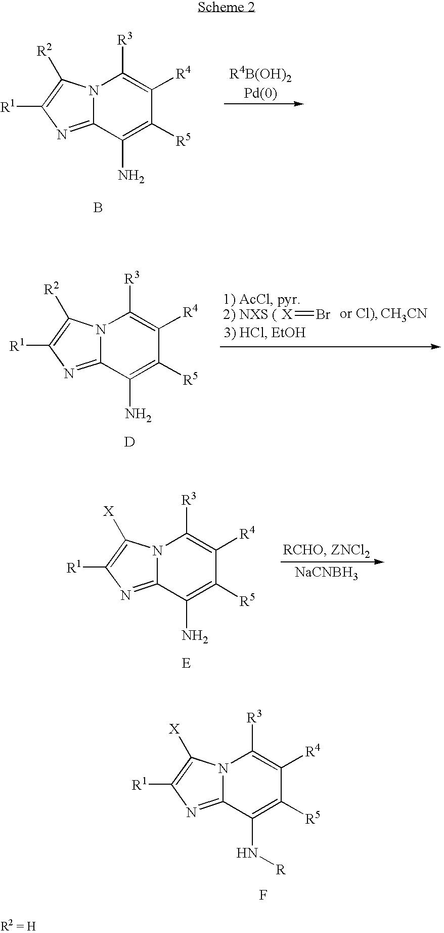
N12C(=NC([R1])=C1[R2])C(N)=C([R5])C([R4])=C2[R3].B.N12C(=NC([R1])=C1[X])C(N[R])=C([R5])C([R4])=C2[R3].F.N12C(=NC([R1])=C1[R2])C(N)=C([R5])C([R4])=C2[R3].[D].[X]=Br.[CH3CN].N12C(=NC([R1])=C1[X])C(N)=C([R5])C([R4])=C2[R3].[E].[NaCNBH3]
